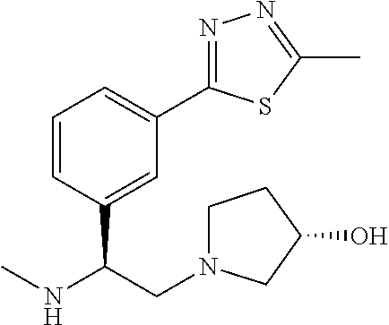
C1=CC(C(CN2CCC(O)C2)NC)=CC(C2=NN=C(C)S2)=C1
